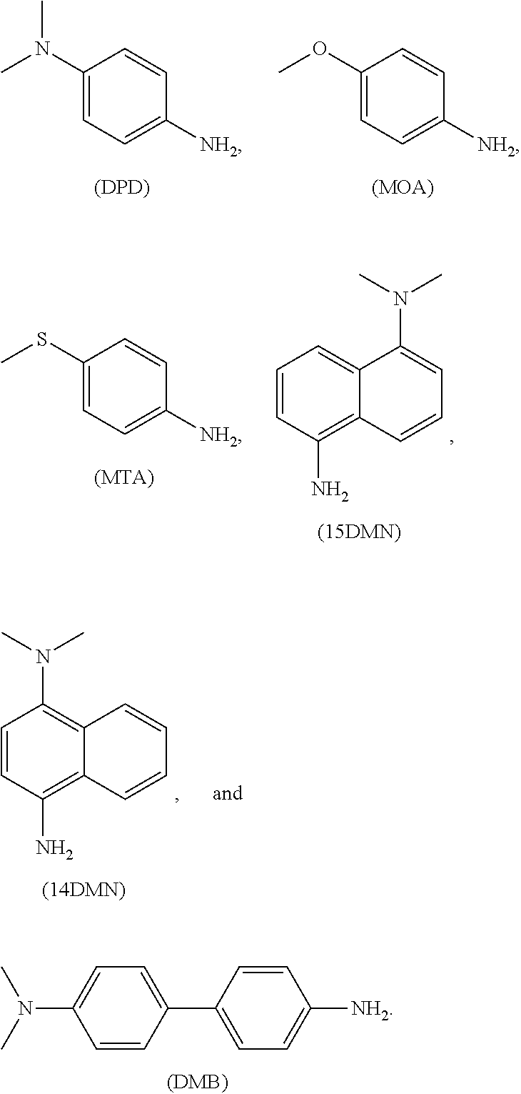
C1=CC(C2=CC=C([NH2])C=C2)=CC=C1N(C)C.C1(N(C)C)=CC=C([NH2])C=C1.[(DPD)].C1(OC)=CC=C([NH2])C=C1.[(MOA)].C1(SC)=CC=C([NH2])C=C1.[(MTA)].C1=CC(N)=C2C(=C1)C(N(C)C)=CC=C2.C1=CC(N)=C2C(=C1N(C)C)C=CC=C2
